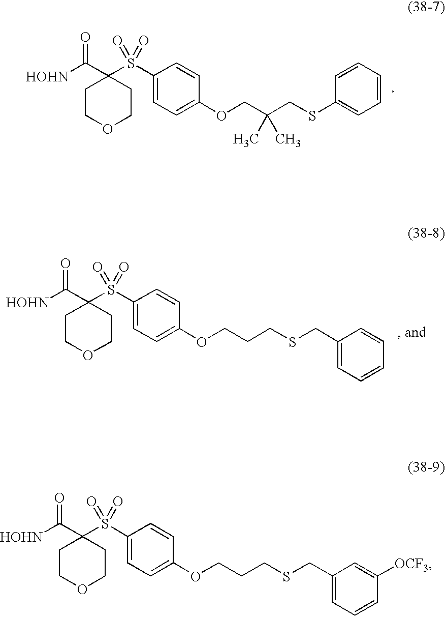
[HOHN]C(C1(S(C2=CC=C(OCC(CSC3=CC=CC=C3)(C)C)C=C2)(=O)=O)CCOCC1)=O.[HOHN]C(C1(S(C2=CC=C(OCCCSCC3=CC=CC=C3)C=C2)(=O)=O)CCOCC1)=O.[HOHN]C(C1(S(C2=CC=C(OCCCSCC3=CC=CC([OCF3])=C3)C=C2)(=O)=O)CCOCC1)=O
